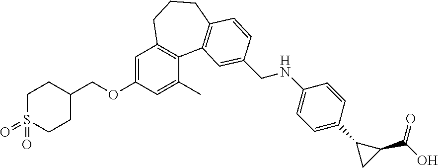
C1S(=O)(=O)CCC(COC2=CC3=C(C(C)=C2)C2=C(CCC3)C=CC(CNC3=CC=C(C4CC4C(O)=O)C=C3)=C2)C1
